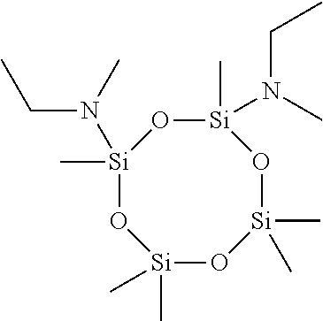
[Si]1(C)(N(C)CC)O[Si](C)(N(CC)C)O[Si](C)(C)O[Si](C)(C)O1
